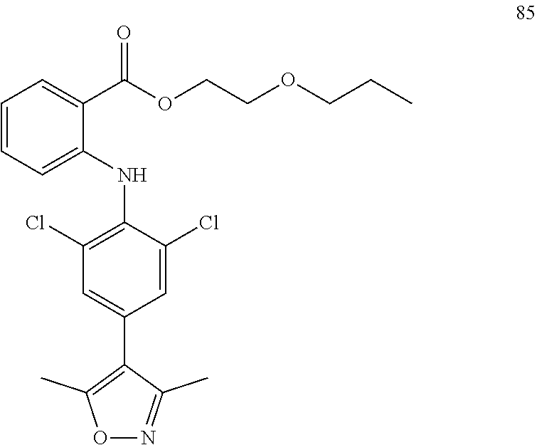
O1N=C(C)C(C2=CC(Cl)=C(NC3=CC=CC=C3C(OCCOCCC)=O)C(Cl)=C2)=C1C
